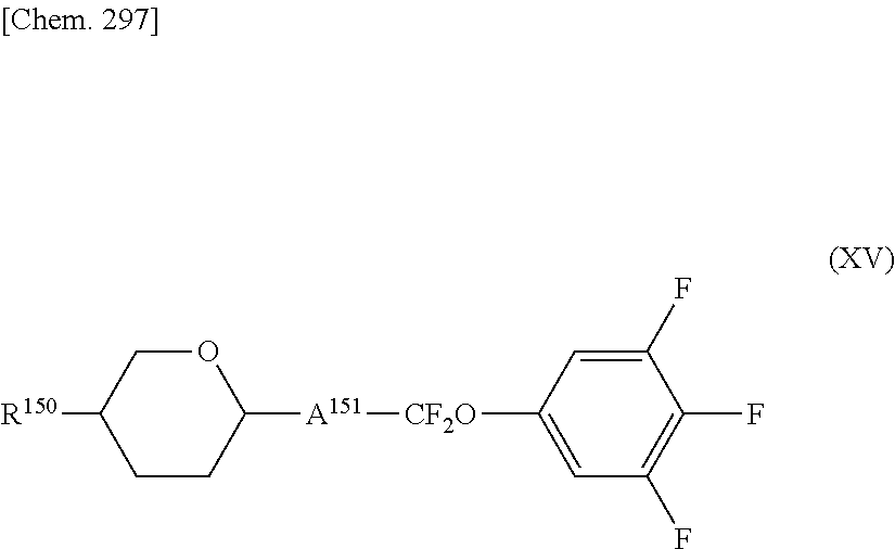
C1([A151][CF2O]C2=CC(F)=C(F)C(F)=C2)OCC([R150])CC1
